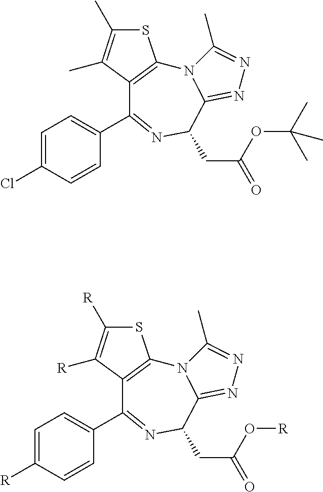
N12C3=C(C(C4=CC=C(Cl)C=C4)=NC(CC(=O)OC(C)(C)C)C1=NN=C2C)C(C)=C(C)S3.N12C3=C(C(C4=CC=C([R])C=C4)=NC(CC(=O)O[R])C1=NN=C2C)C([R])=C([R])S3
